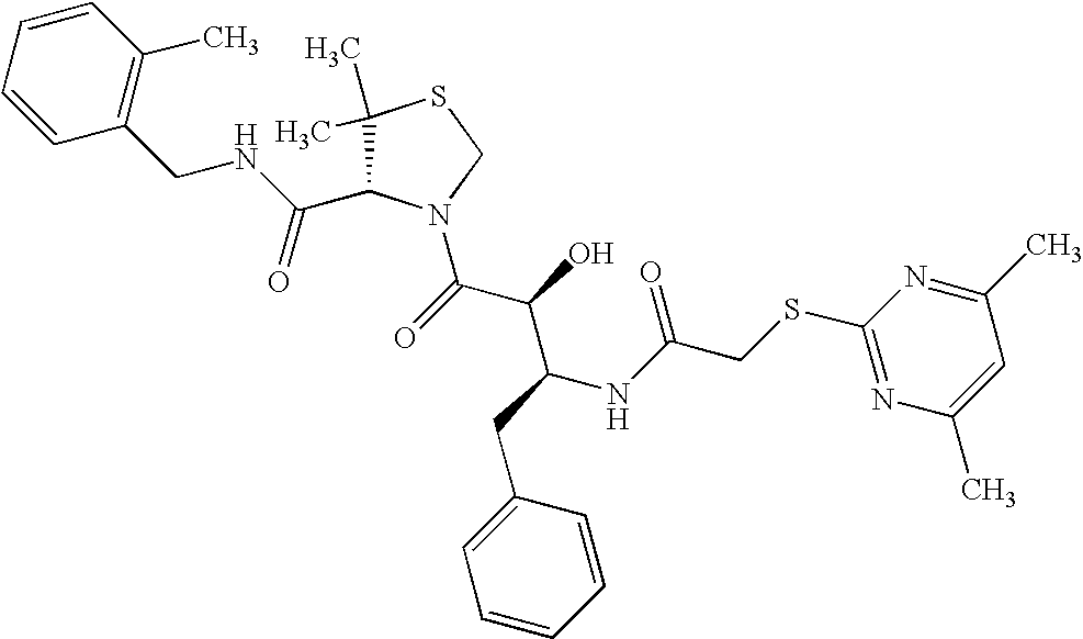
C1(C)(C)C(C(NCC2=C(C)C=CC=C2)=O)N(C(C(C(NC(CSC2=NC(C)=CC(C)=N2)=O)CC2=CC=CC=C2)O)=O)CS1
